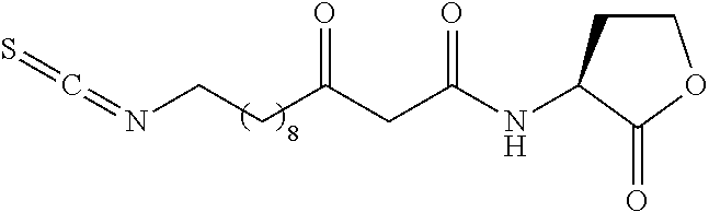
N(CCC(CC(NC1CCOC1=O)=O)=O)=C=S
